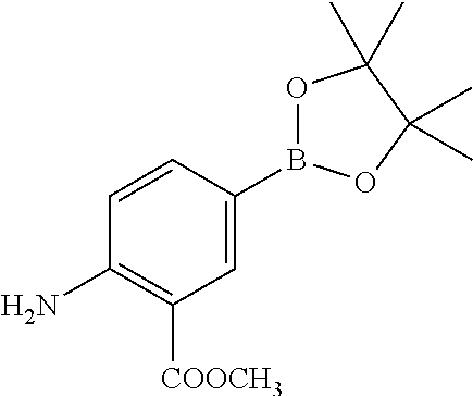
C1=C(B2OC(C)(C)C(C)(C)O2)C=CC(N)=C1[COOCH3]
